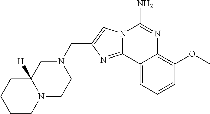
C(C1=CN2C(=N1)C1=CC=CC(OC)=C1N=C2N)N1CC2([H])N(CC1)CCCC2
